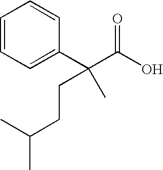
C1=CC=C(C(C(O)=O)(C)CCC(C)C)C=C1
